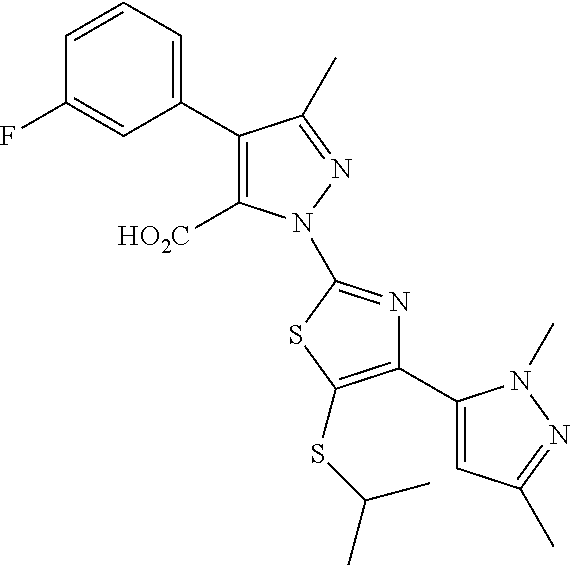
C1(C2=CC=CC(F)=C2)=C([HO2C])N(C2=NC(C3=CC(C)=NN3C)=C(SC(C)C)S2)N=C1C
